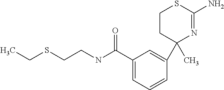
C1(C2(C)N=C(N)SCC2)=CC(C(NCCSCC)=O)=CC=C1
